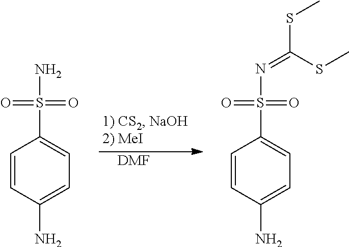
C1=CC(N)=CC=C1S(N)(=O)=O.[DMF].C1=CC(N)=CC=C1S(N=C(SC)SC)(=O)=O
